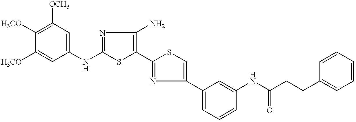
C1=C(NC2=NC(N)=C(C3=NC(C4=CC=CC(NC(CCC5=CC=CC=C5)=O)=C4)=CS3)S2)C=C([H3CO])C([H3CO])=C1[OCH3]
